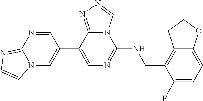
C12=C(CNC3=NC=C(C4=CN5C(=NC=C5)N=C4)C4=NN=CN34)C(F)=CC=C1OCC2
